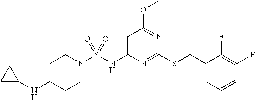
C1=C(NS(N2CCC(NC3CC3)CC2)(=O)=O)N=C(SCC2=CC=CC(F)=C2F)N=C1OC
